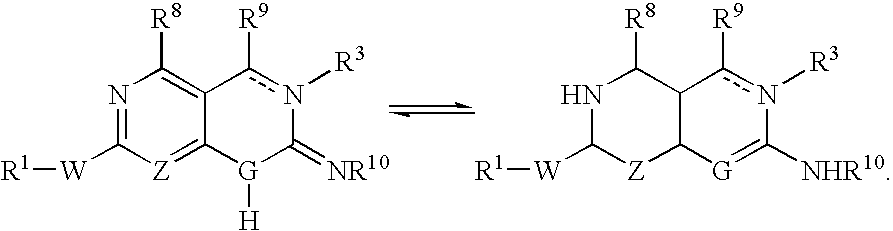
N1=C([W][R1])[Z]=C2C(=C1[R8])c([R9])n([R3])C(=[NR10])[G]2[H].N1C([W][R1])[Z]C2C(C1[R8])c([R9])n([R3])C([NHR10])=[G]2
